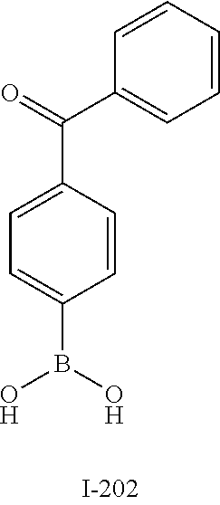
C1=C(C(=O)C2=CC=CC=C2)C=CC(B(O)O)=C1
